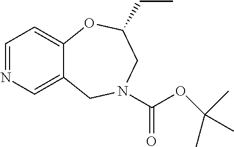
C1=NC=C2C(=C1)OC(CC)CN(C(OC(C)(C)C)=O)C2
